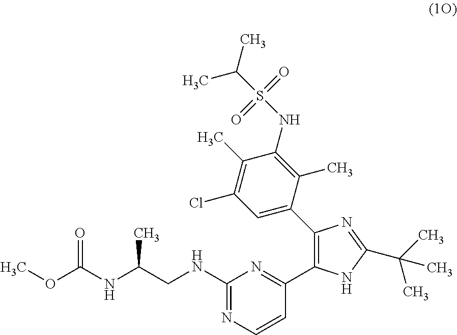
C1(C2=NC(NCC(NC(OC)=O)C)=NC=C2)=C(C2=CC(Cl)=C(C)C(NS(=O)(=O)C(C)C)=C2C)N=C(C(C)(C)C)N1
